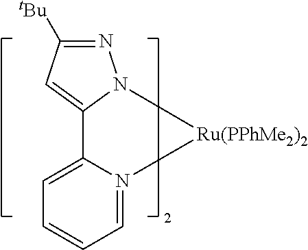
C12=CC([tBu])=NN1[Ru(PPhMe2)2]N1=CC=CC=C21
